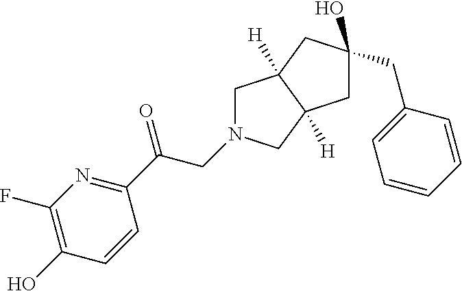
C1(O)=C(F)N=C(C(CN2CC3([H])C([H])(C2)CC(O)(CC2=CC=CC=C2)C3)=O)C=C1
